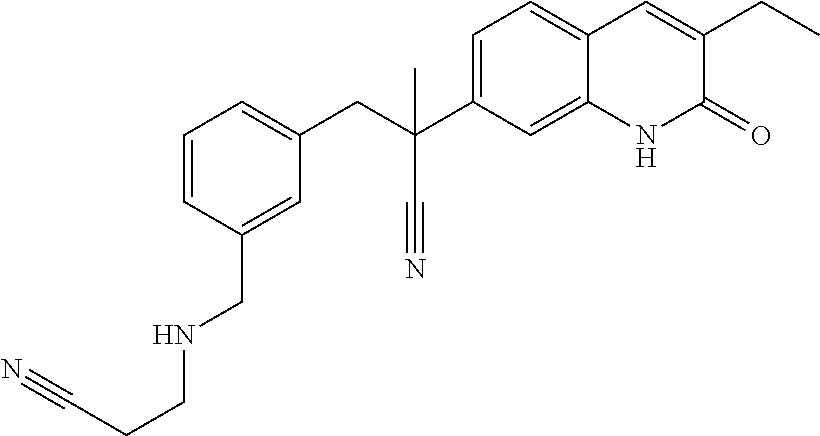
C1=C(C(CC2=CC=CC(CNCCC#N)=C2)(C)C#N)C=C2C(=C1)C=C(CC)C(=O)N2
